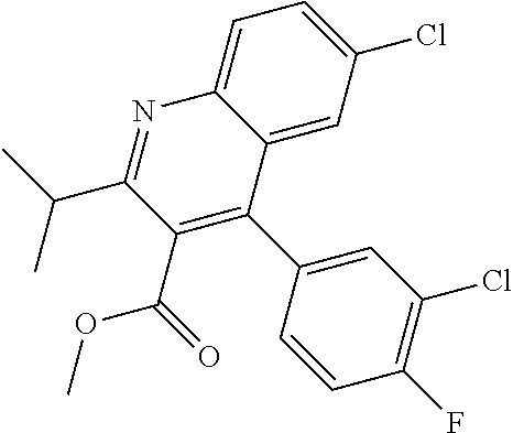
CC(C1=NC2=CC=C(Cl)C=C2C(C2=CC(Cl)=C(F)C=C2)=C1C(=O)OC)C
